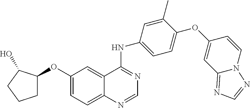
C1(OC2=CC=C3C(=C2)C(NC2=CC=C(OC4=CC5=NC=NN5C=C4)C(C)=C2)=NC=N3)CCCC1O
